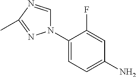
N1(C2=CC=C(N)C=C2F)C=NC(C)=N1
